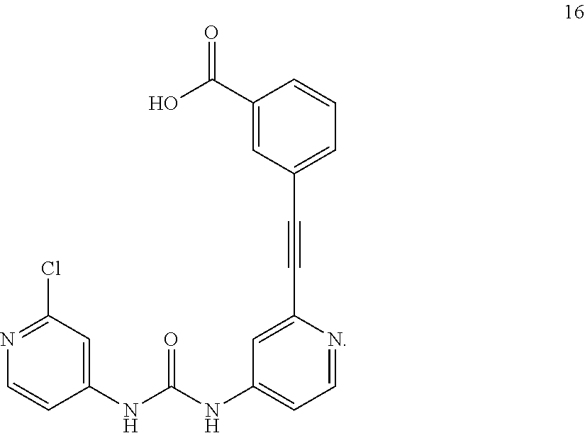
C1(NC(NC2=CC=NC(C#CC3=CC=CC(C(=O)O)=C3)=C2)=O)=CC(Cl)=NC=C1
